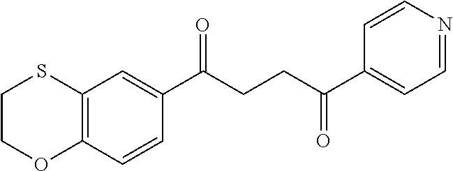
C12=C(C=CC(C(CCC(C3=CC=NC=C3)=O)=O)=C1)OCCS2
